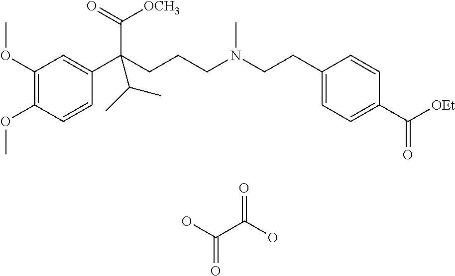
C1(OC)=C(OC)C=CC(C(CCCN(CCC2=CC=C(C(=O)[OEt])C=C2)C)(C(=O)[OCH3])C(C)C)=C1.OC(C(O)=O)=O
